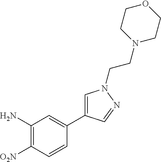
C1=C(C2=CC(N)=C([O2N])C=C2)C=NN1CCN1CCOCC1
